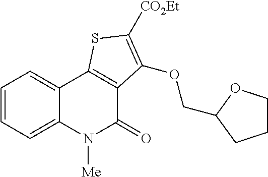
C1=CC=C2C(=C1)C1=C(C(=O)N2[Me])C(OCC2OCCC2)=C([CO2Et])S1
